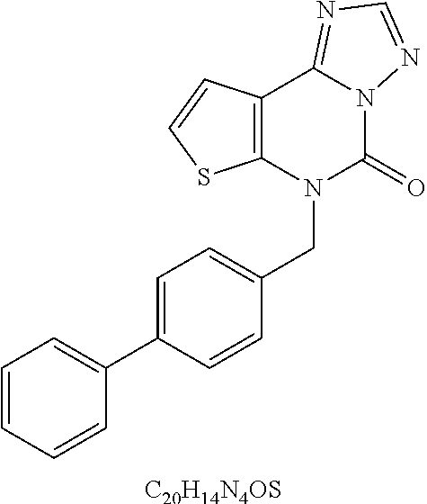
C12=C(N(CC3=CC=C(C4=CC=CC=C4)C=C3)C(=O)N3C1=NC=N3)SC=C2.[C20H14N4OS]
